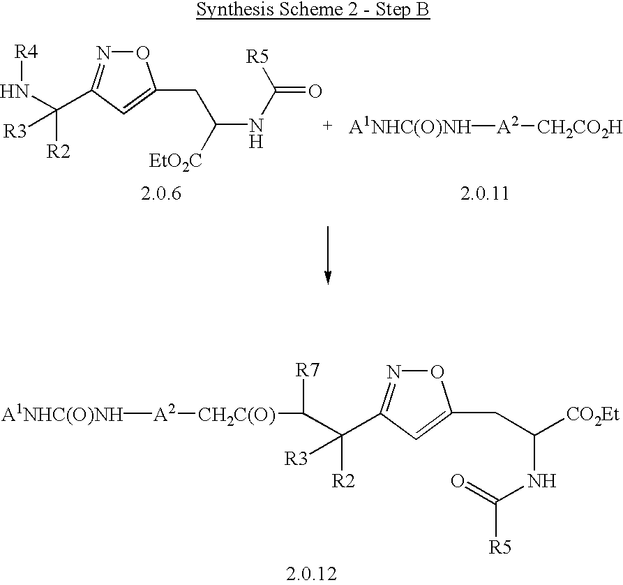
N1=C(C(N[R4])([R2])[R3])C=C(CC([EtO2C])NC([R5])=O)O1.[A1NHC(O)NH][A2][CH2CO2H].[A1NHC(O)NH][A2][CH2C(O)]C(C(C1=NOC(CC(NC(=O)[R5])[CO2Et])=C1)([R2])[R3])[R7]
